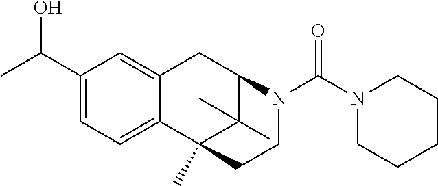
C1=C(C(O)C)C=C2C(=C1)C1(C)C(C)(C)C(C2)N(C(N2CCCCC2)=O)CC1
